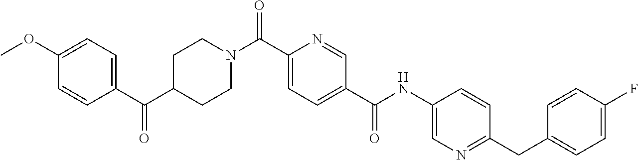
C1C(C(C2=CC=C(OC)C=C2)=O)CCN(C(C2=CC=C(C(NC3=CN=C(CC4=CC=C(F)C=C4)C=C3)=O)C=N2)=O)C1
